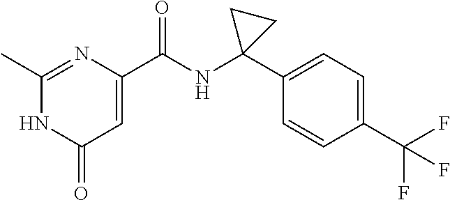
C1(C)=NC(C(NC2(C3=CC=C(C(F)(F)F)C=C3)CC2)=O)=CC(=O)N1
